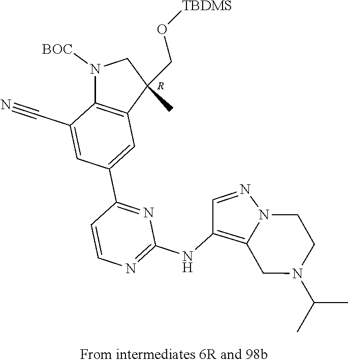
N1([BOC])C2=C(C(CO[TBDMS])(C)C1)C=C(C1=NC(NC3=C4N(N=C3)CCN(C(C)C)C4)=NC=C1)C=C2C#N.[R]
